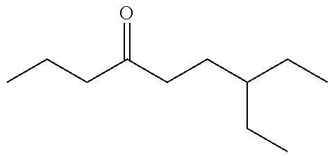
C(CC(CCC(CC)CC)=O)C
